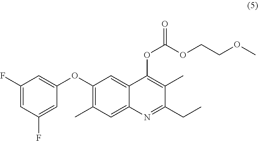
O(C1=C(C)C=C2C(=C1)C(OC(=O)OCCOC)=C(C)C(CC)=N2)C1=CC(F)=CC(F)=C1
